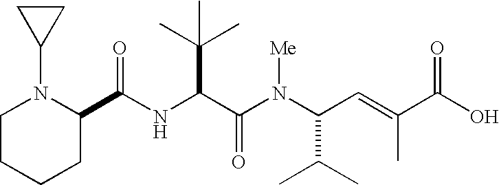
N(C(C(N(C(C(C)C)C=C(C)C(O)=O)[Me])=O)C(C)(C)C)C(=O)C1N(C2CC2)CCCC1
